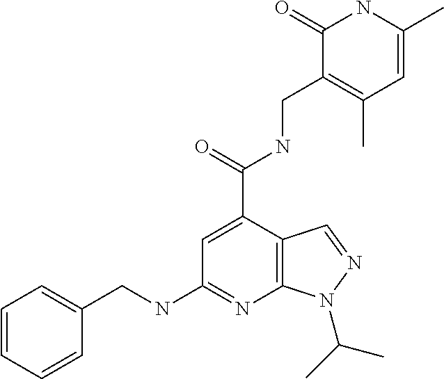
N(C1=NC2=C(C(C(=O)NCC3=C(C)C=C(C)NC3=O)=C1)C=NN2C(C)C)CC1=CC=CC=C1
